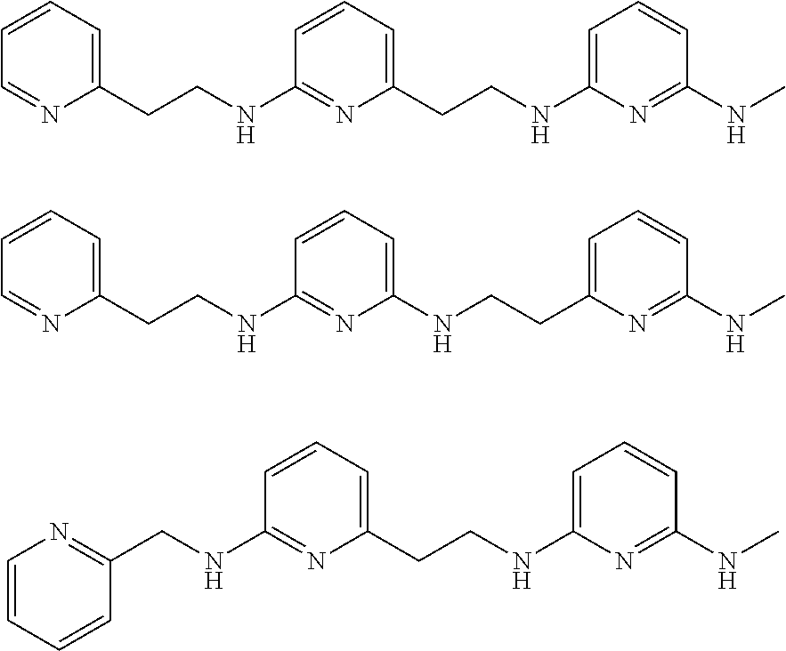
C1=CC=C(CCNC2=NC(CCNC3=CC=CC(NC)=N3)=CC=C2)N=C1.C1=CC=C(CCNC2=NC(NCCC3=CC=CC(NC)=N3)=CC=C2)N=C1.N1=C(CNC2=NC(CCNC3=CC=CC(NC)=N3)=CC=C2)C=CC=C1
